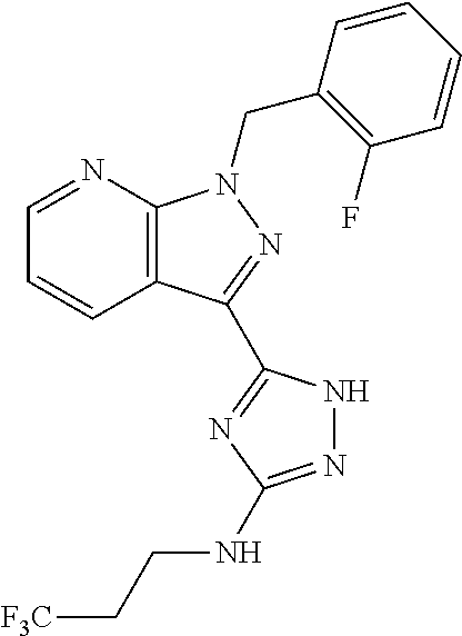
C12=C(N=CC=C1)N(CC1=C(F)C=CC=C1)N=C2C1=NC(NCC[F3C])=NN1
